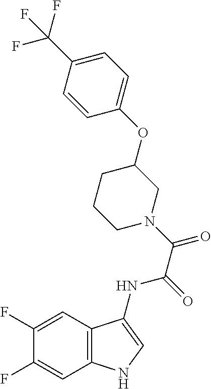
C12=C(C=C(F)C(F)=C1)NC=C2NC(=O)C(=O)N1CC(OC2=CC=C(C(F)(F)F)C=C2)CCC1
